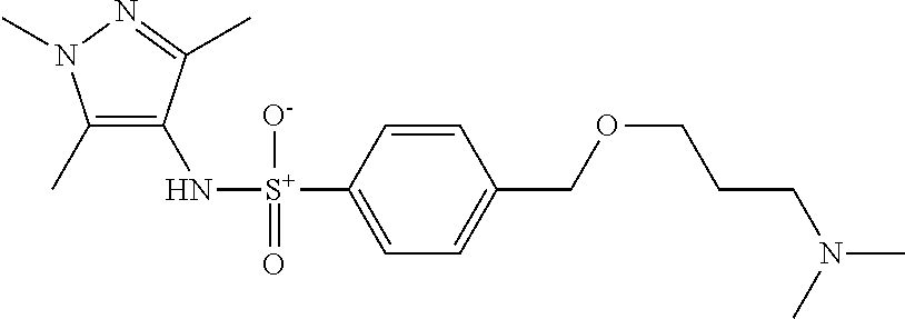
C1(C)=C(N[S+](C2=CC=C(COCCCN(C)C)C=C2)([O-])=O)C(C)=NN1C
